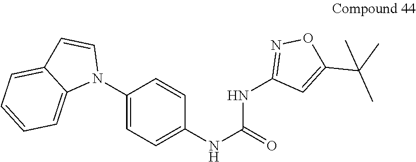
C1(N2C=CC3=CC=CC=C23)=CC=C(NC(=O)NC2=NOC(C(C)(C)C)=C2)C=C1
